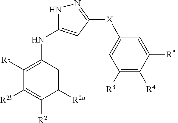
C1([R2b])=C([R2])C([R2a])=CC(NC2=CC([X]C3=CC([R3])=C([R4])C([R5])=C3)=NN2)=C1[R1]
